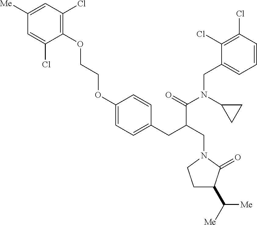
O(CCOC1=CC=C(CC(CN2CCC(C([Me])[Me])C2=O)C(=O)N(C2CC2)CC2=CC=CC(Cl)=C2Cl)C=C1)C1=C(Cl)C=C([Me])C=C1Cl
